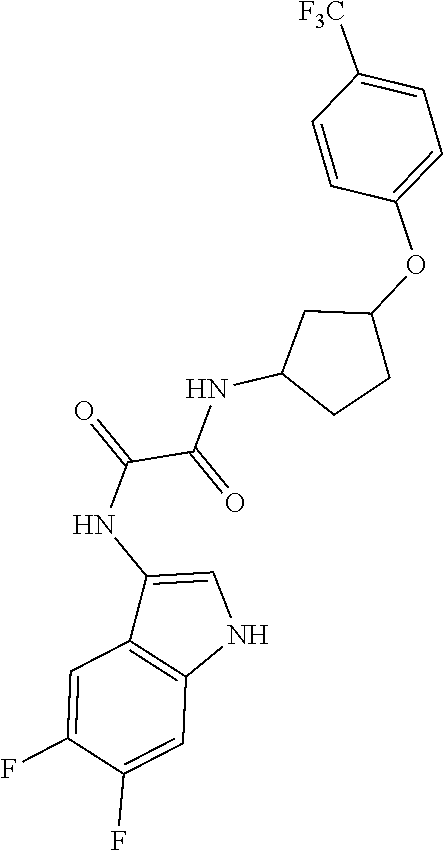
C1(NC(=O)C(NC2CCC(OC3=CC=C([F3C])C=C3)C2)=O)=CNC2=C1C=C(F)C(F)=C2
